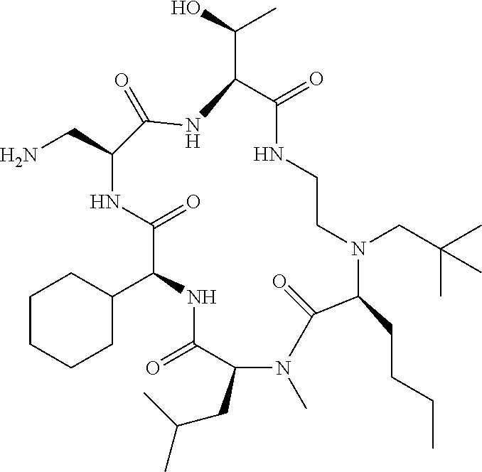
C1CCCC(C2NC(=O)C(CC(C)C)N(C)C(=O)C(CCCC)N(CC(C)(C)C)CCNC(=O)C(C(O)C)NC(=O)C(CN)NC2=O)C1
